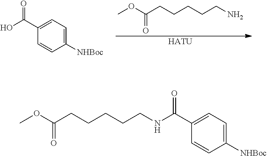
NCCCCCC(OC)=O.[HATU].C1(C(O)=O)=CC=C([NHBoc])C=C1.N(CCCCCC(OC)=O)C(C1=CC=C([NHBoc])C=C1)=O
